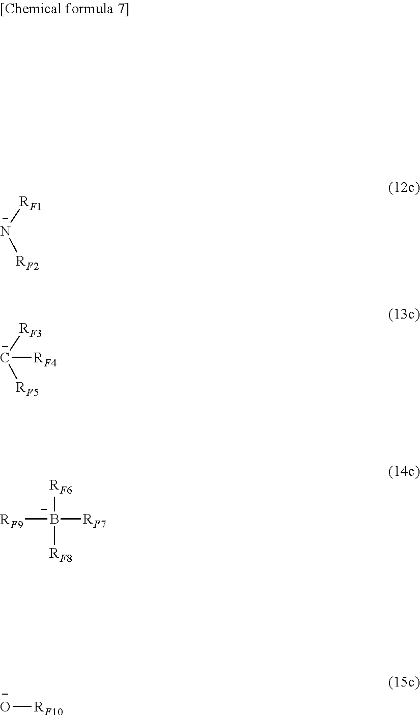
[RF1][N-][RF2].[RF3][C-]([RF5])[RF4].[RF9][B-]([RF7])([RF6])[RF8].[O-][RF10]
